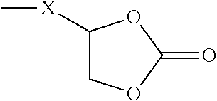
C1([X]C)COC(=O)O1
